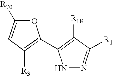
C1=C([R70])OC(C2=C([R18])C([R1])=NN2)=C1[R3]
